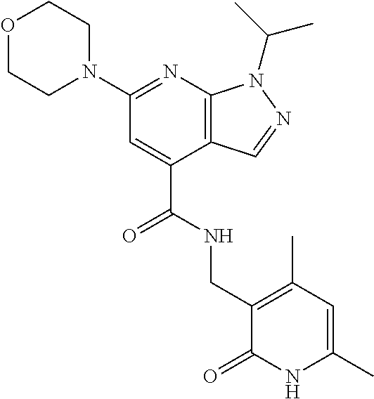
C1OCCN(C2=NC3=C(C(C(=O)NCC4=C(C)C=C(C)NC4=O)=C2)C=NN3C(C)C)C1
